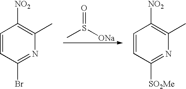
CS(=O)[ONa].C1=CC(Br)=NC(C)=C1[NO2].C1=CC([SO2Me])=NC(C)=C1[NO2]
